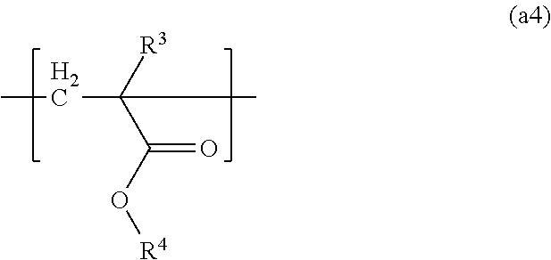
CCC(C(O[R4])=O)([R3])C
